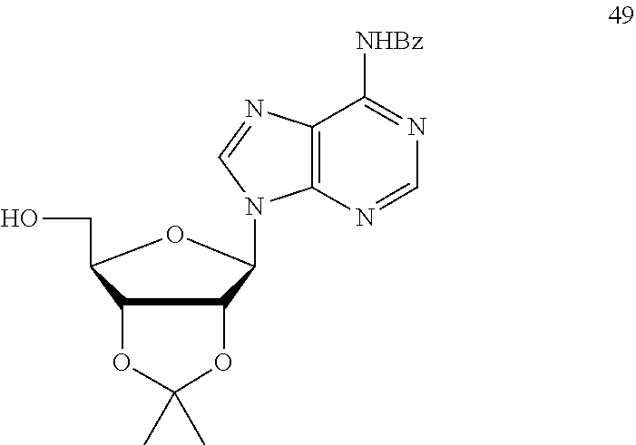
C1=NC2=C(C([NHBz])=N1)N=CN2C1C2C(C(CO)O1)OC(C)(C)O2
